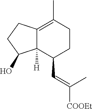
C12=C(C)CCC(C=C([COOEt])C)C1([H])C(O)CC2
